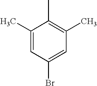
C1(C)=CC(Br)=CC(C)=C1C
